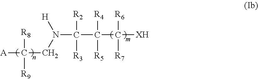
[A]C(CN(C(C(C([XH])([R6])[R7])([R4])[R5])([R2])[R3])[H])([R8])[R9]
